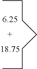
[6.25].[18.75].CCCCCCC
